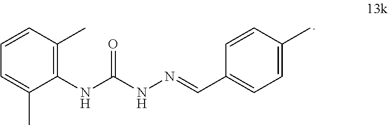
C1=CC(C)=C(NC(NN=CC2=CC=C(C)C=C2)=O)C(C)=C1
